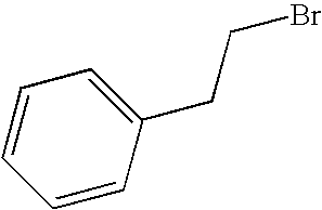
C1=CC=C(CCBr)C=C1
